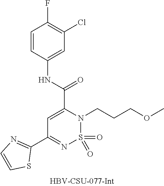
C1=CC(NC(=O)C2=CC(C3=NC=CS3)=NS(=O)(=O)N2CCCOC)=CC(Cl)=C1F
